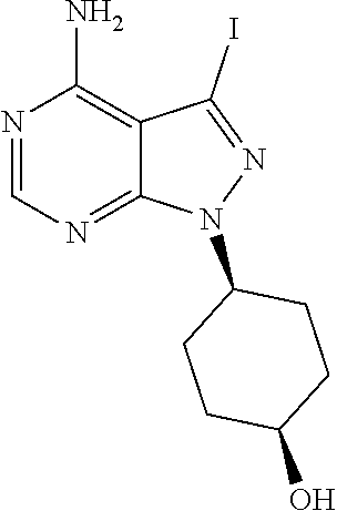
N1=C(I)C2=C(N)N=CN=C2N1C1CCC(O)CC1
